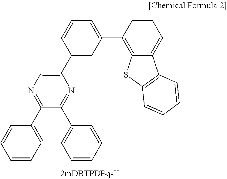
N1=C2C(=NC=C1C1=CC(C3=C4C(=CC=C3)C3=C(S4)C=CC=C3)=CC=C1)C1=C(C3=C2C=CC=C3)C=CC=C1
